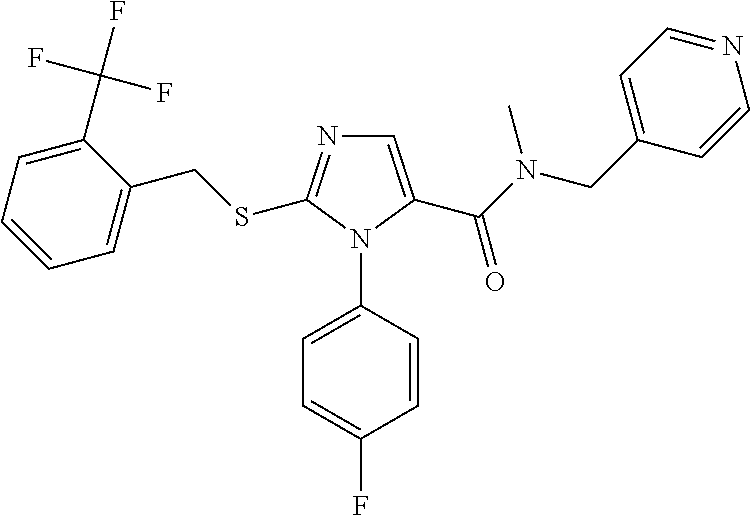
C1=CC=C(C(F)(F)F)C(CSC2=NC=C(C(N(CC3=CC=NC=C3)C)=O)N2C2=CC=C(F)C=C2)=C1
